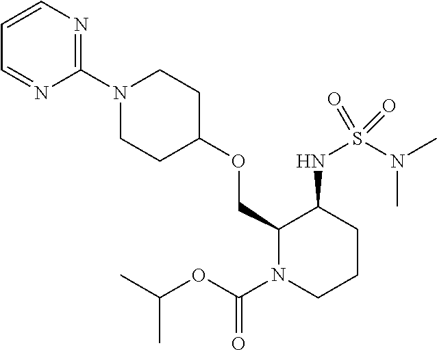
C1(N2CCC(OCC3N(C(OC(C)C)=O)CCCC3NS(N(C)C)(=O)=O)CC2)=NC=CC=N1
